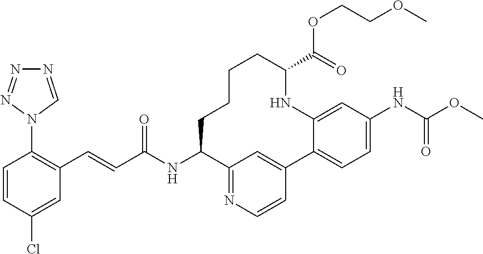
C(C(NC1C2=NC=CC(=C2)C2=CC=C(NC(OC)=O)C=C2NC(C(=O)OCCOC)CCCC1)=O)=CC1=C(N2C=NN=N2)C=CC(Cl)=C1
